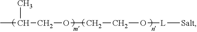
CC(C)COCCO[L][Salt]
